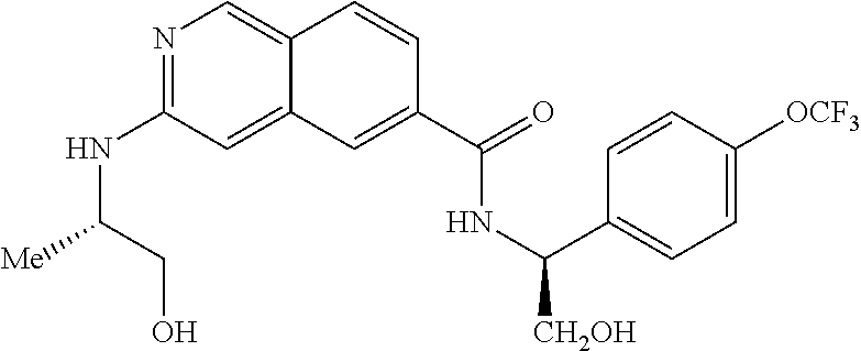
N1=C(NC([Me])CO)C=C2C(=C1)C=CC(C(=O)NC(C1=CC=C([OCF3])C=C1)[CH2OH])=C2
